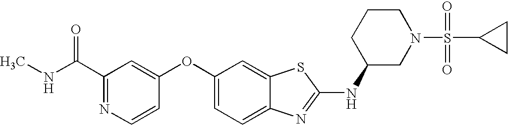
N1=C(C(NC)=O)C=C(OC2=CC=C3C(=C2)SC(NC2CN(S(C4CC4)(=O)=O)CCC2)=N3)C=C1
